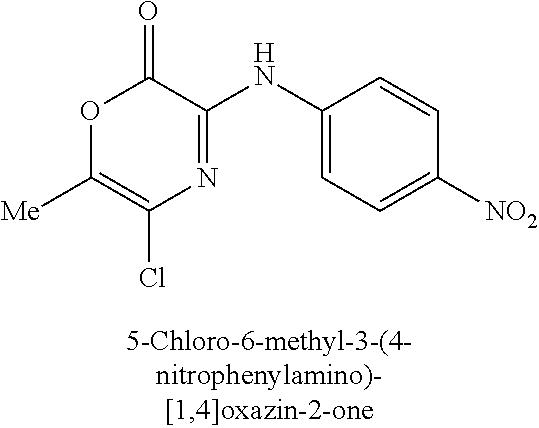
O1C([Me])=C(Cl)N=C(NC2=CC=C([NO2])C=C2)C1=O
